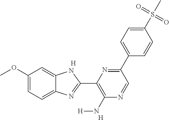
C1(OC)=CC=C2C(=C1)NC(C1=C(N[H])N=CC(C3=CC=C(S(C)(=O)=O)C=C3)=N1)=N2.[H].[H]
